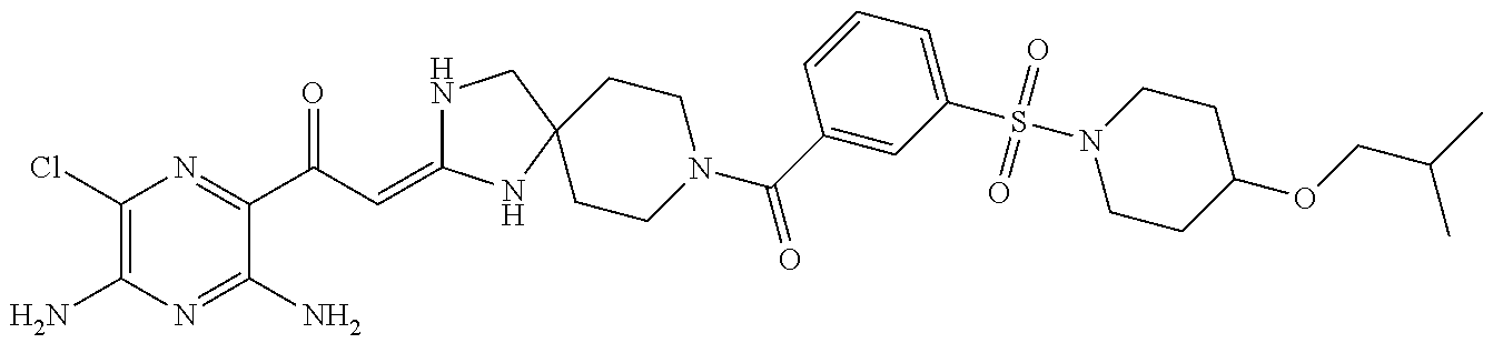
C1(Cl)=C(N)N=C(N)C(C(C=C2NCC3(N2)CCN(C(=O)C2=CC(S(=O)(=O)N4CCC(OCC(C)C)CC4)=CC=C2)CC3)=O)=N1
